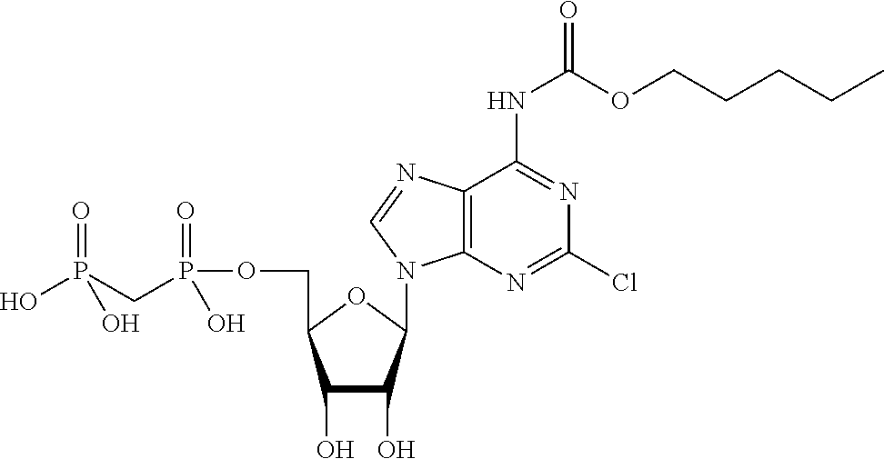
C1(O)C(O)C(N2C3=C(C(NC(OCCCCC)=O)=NC(Cl)=N3)N=C2)OC1COP(CP(=O)(O)O)(=O)O
